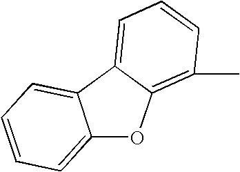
C12=CC=CC=C1C1=CC=CC(C)=C1O2
